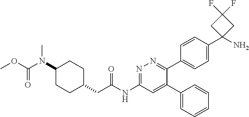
C1=CC(C2(N)CC(F)(F)C2)=CC=C1C1=NN=C(NC(CC2CCC(N(C)C(OC)=O)CC2)=O)C=C1C1=CC=CC=C1
